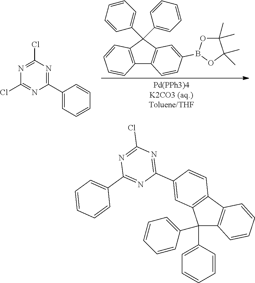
C12=C(C(C3=CC=CC=C3)(C3=CC=CC=C3)C3=C1C=CC(B1OC(C)(C)C(C)(C)O1)=C3)C=CC=C2.N1=C(Cl)N=C(C2=CC=CC=C2)N=C1Cl.C1(C2=CC=CC=C2)(C2=CC=CC=C2)C2=C(C3=C1C=C(C1=NC(Cl)=NC(C4=CC=CC=C4)=N1)C=C3)C=CC=C2
